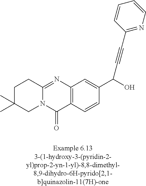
N12C(=NC3=C(C1=O)C=CC(C(O)C#CC1=NC=CC=C1)=C3)CCC(C)(C)C2
